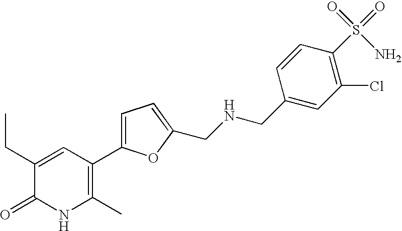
C1(CC)=CC(C2=CC=C(CNCC3=CC(Cl)=C(S(=O)(=O)N)C=C3)O2)=C(C)NC1=O
